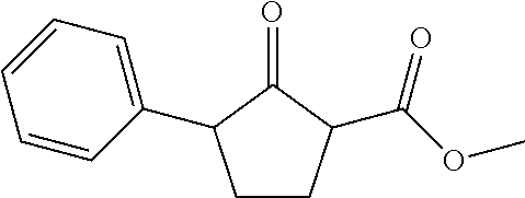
C1CC(C(OC)=O)C(=O)C1C1=CC=CC=C1
